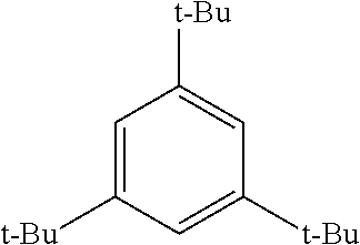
C1=C([t-Bu])C=C([t-Bu])C=C1[t-Bu]
